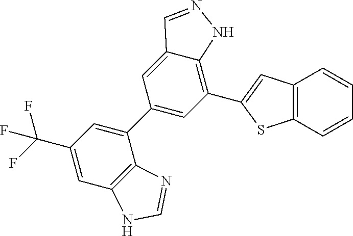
C1(C2=CC(C3=CC4=C(S3)C=CC=C4)=C3C(=C2)C=NN3)=CC(C(F)(F)F)=CC2=C1N=CN2
